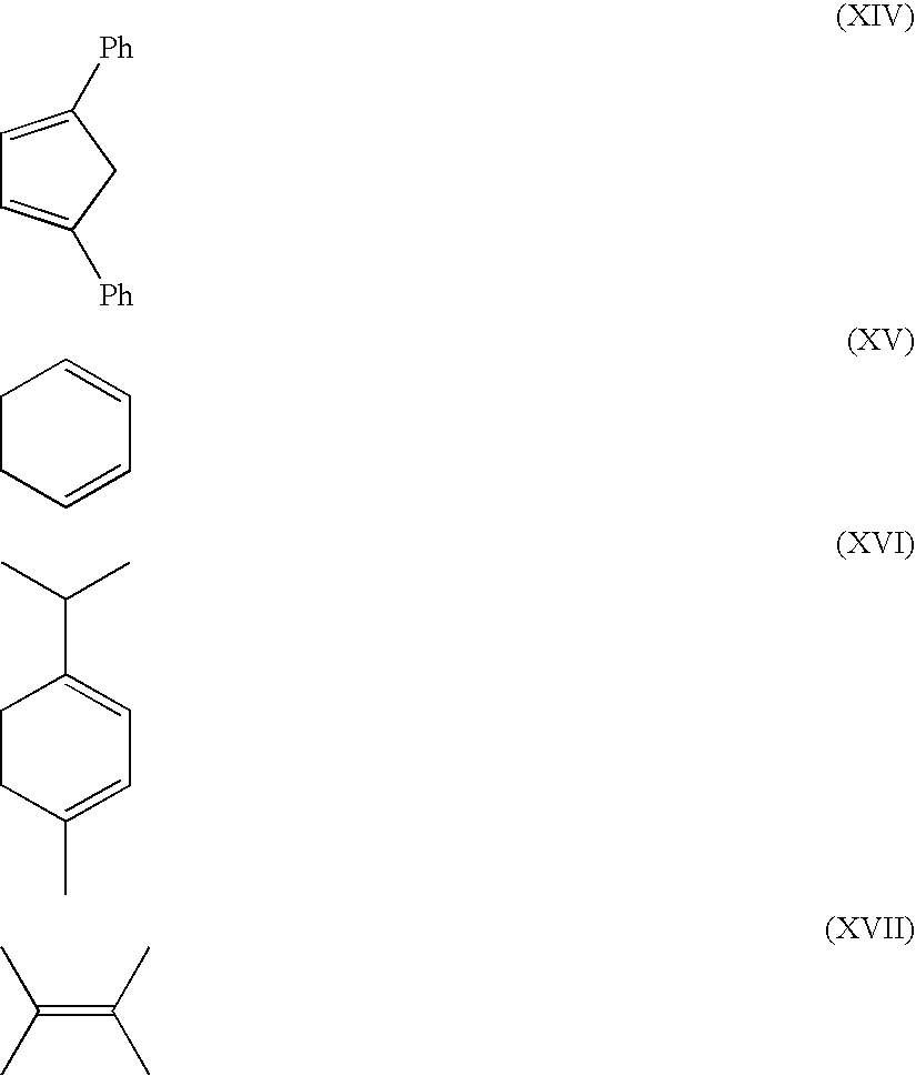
C1=C([Ph])CC([Ph])=C1.C1=CCCC=C1.C1=C(C(C)C)CCC(C)=C1.C(=C(C)C)(C)C
